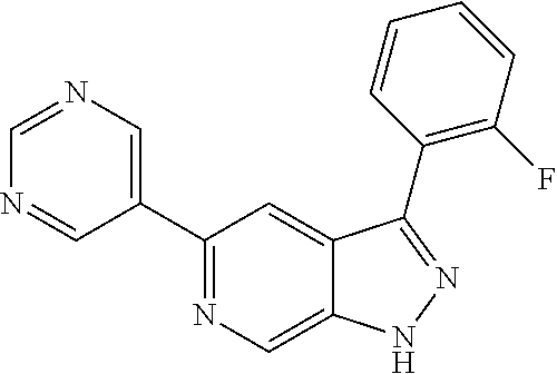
C1(C2=CN=CN=C2)=NC=C2C(=C1)C(C1=C(F)C=CC=C1)=NN2
